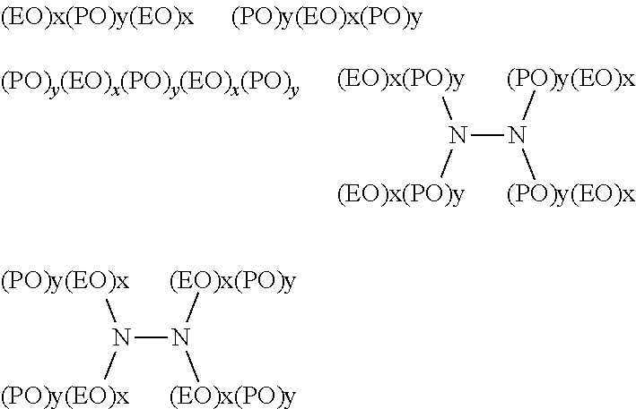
N(N([(PO)y(EO)x])[(PO)y(EO)x])([(EO)x(PO)y])[(EO)x(PO)y].N(N([(EO)x(PO)y])[(EO)x(PO)y])([(PO)y(EO)x])[(PO)y(EO)x]
